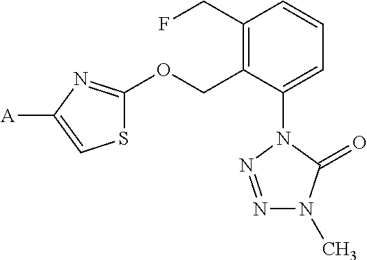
C1(CF)=C(COC2=NC([A])=CS2)C(N2N=NN(C)C2=O)=CC=C1
